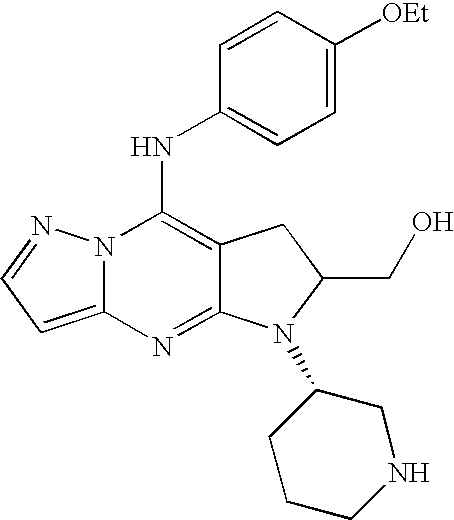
C12=CC=NN1C(NC1=CC=C([OEt])C=C1)=C1C(=N2)N(C2CCCNC2)C(CO)C1
